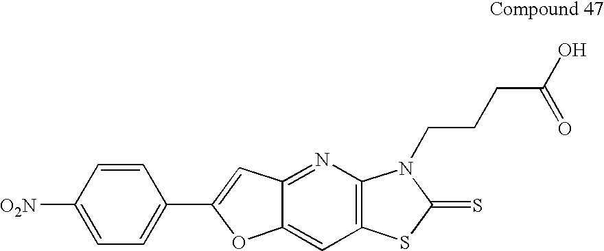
[O2N]C1=CC=C(C2=CC3=NC4=C(C=C3O2)SC(=S)N4CCCC(=O)O)C=C1
